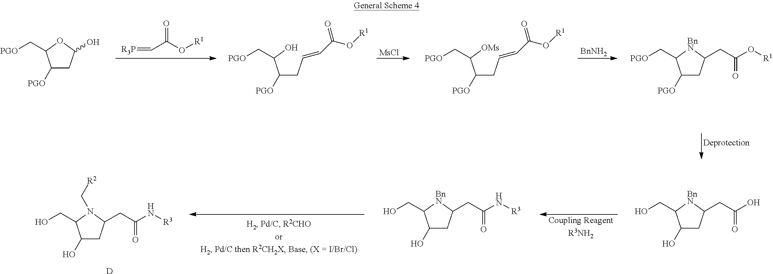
C1(O)CC(CC(N[R3])=O)[BnN]C1CO.C1(O)CC(CC(O)=O)[BnN]C1CO.[Coupling ReagentR3NH2].C(C(O[R1])=O)=[R3P].C1([PGO])CC(O)OC1C[PGO].C1(O)CC(CC(N[R3])=O)N(C[R2])C1CO.C(CC=CC(O[R1])=O)(C(O)C[PGO])[PGO].C(CC=CC(O[R1])=O)(C([OMs])C[PGO])[PGO].[MsCl].[BnNH2].C1([PGO])CC(CC(O[R1])=O)[BnN]C1C[PGO].[D]
